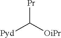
[Pr]C([OiPr])[Pyd]
